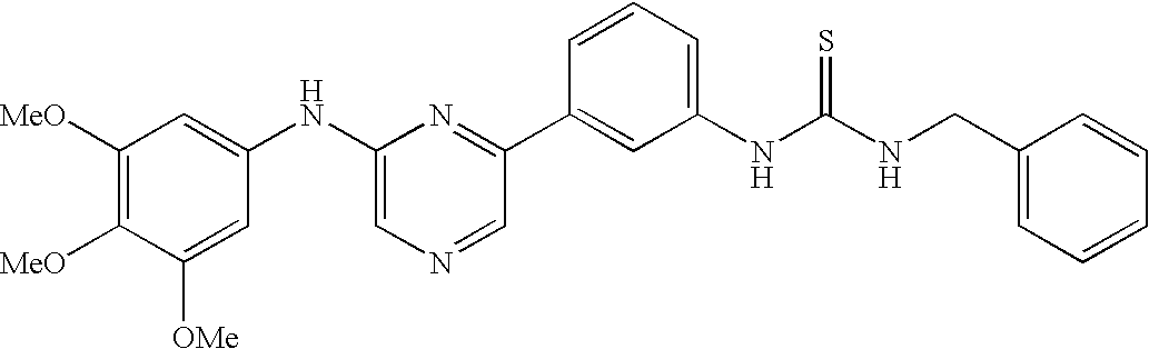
C1([MeO])=C([MeO])C([OMe])=CC(NC2=CN=CC(C3=CC(NC(NCC4=CC=CC=C4)=S)=CC=C3)=N2)=C1
